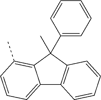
C12=CC=CC(C)=C1C(C)(C1=CC=CC=C1)C1=C2C=CC=C1
